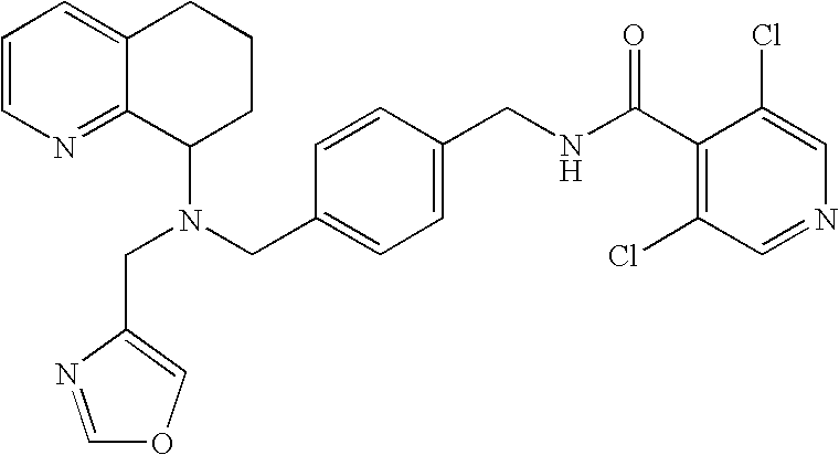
N(CC1=CC=C(CNC(C2=C(Cl)C=NC=C2Cl)=O)C=C1)(C1CCCC2=CC=CN=C12)CC1=COC=N1
